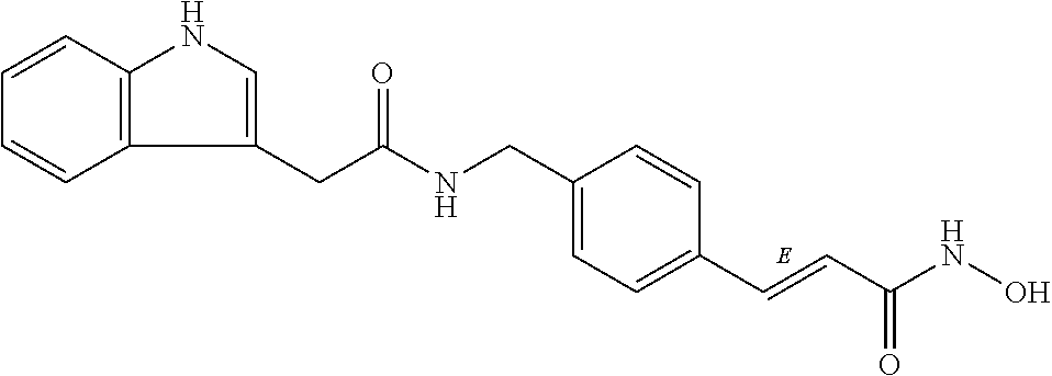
C12=C(C=CC=C1)NC=C2CC(NCC1=CC=C(C=CC(NO)=O)C=C1)=O
